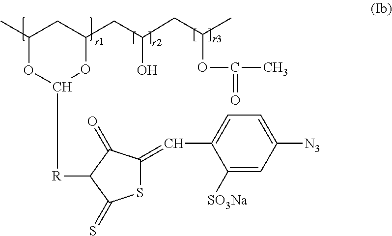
C1(C)OC([R]C2C(=O)C(=CC3=CC=C([N3])C=C3[SO3Na])SC2=S)OC(CC(CC(C)OC(=O)C)O)C1
